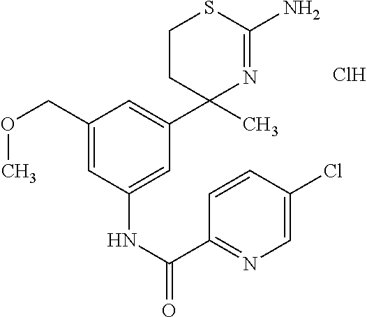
C1(COC)=CC(NC(C2=NC=C(Cl)C=C2)=O)=CC(C2(C)N=C(N)SCC2)=C1.Cl
